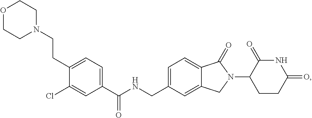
C(NCC1=CC=C2C(=C1)CN(C1CCC(=O)NC1=O)C2=O)(C1=CC=C(CCN2CCOCC2)C(Cl)=C1)=O
